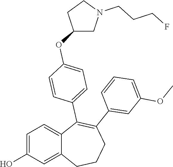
C1=C(O)C=C2C(=C1)C(C1=CC=C(OC3CN(CCCF)CC3)C=C1)=C(C1=CC(OC)=CC=C1)CCC2
